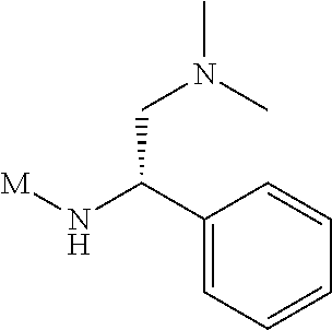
[M]NC(C1=CC=CC=C1)CN(C)C
